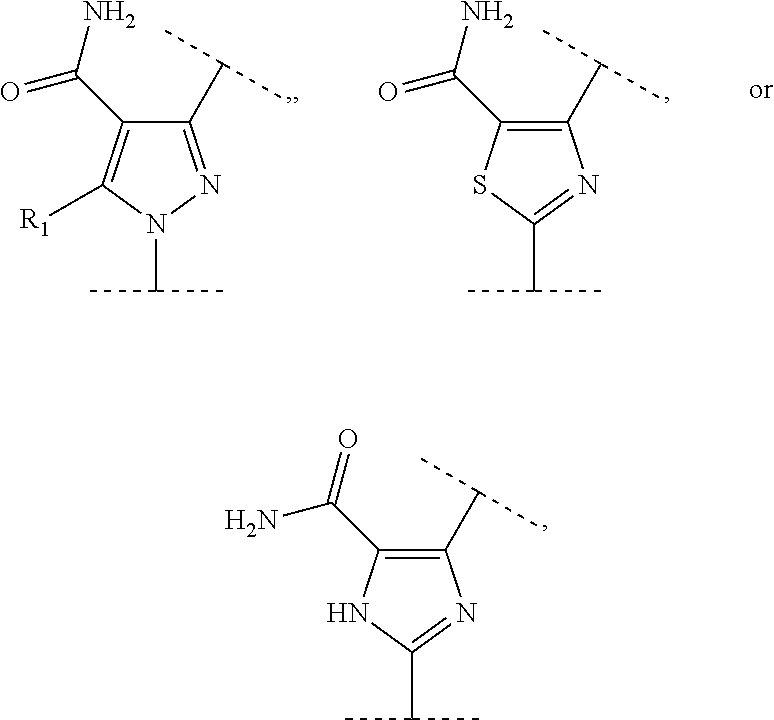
C1(C(C)C)=C(C(=O)N)NC(C(C)C)=N1.C1(C(C)C)=NN(C(C)C)C([R1])=C1C(N)=O.C1(C(C)C)=C(C(N)=O)SC(C(C)C)=N1
